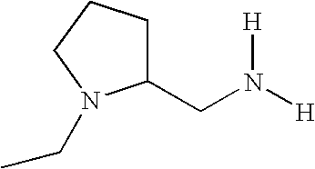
C1(CN([H])[H])CCCN1CC
